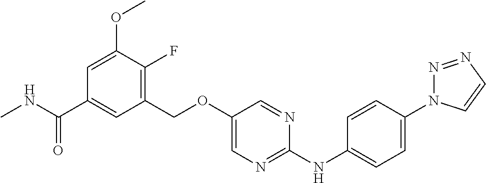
C1(COC2=CN=C(NC3=CC=C(N4N=NC=C4)C=C3)N=C2)=C(F)C(OC)=CC(C(NC)=O)=C1
